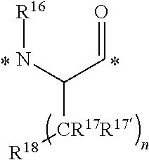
[R16]NC(C=O)[CR17R17][R18]
